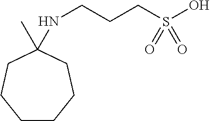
CC1(NCCCS(O)(=O)=O)CCCCCC1
